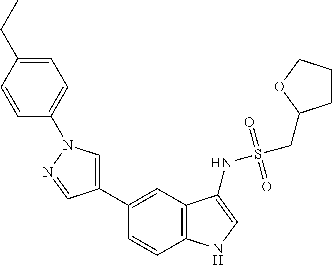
C1(C2=CN(C3=CC=C(CC)C=C3)N=C2)=CC2=C(C=C1)NC=C2NS(CC1CCCO1)(=O)=O
